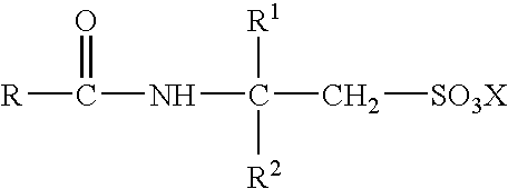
[R]C(NC(C[SO3X])([R1])[R2])=O
